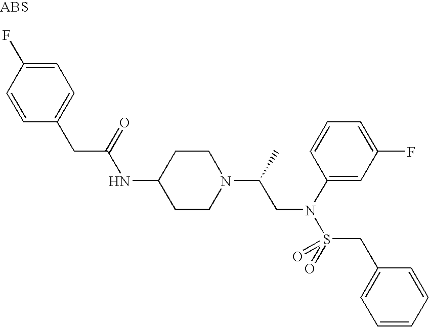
C1=C(F)C=CC(CC(NC2CCN(C(C)CN(S(CC3=CC=CC=C3)(=O)=O)C3=CC(F)=CC=C3)CC2)=O)=C1
